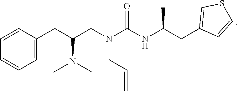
C1=C(CC(CN(C(NC(CC2=CSC=C2)C)=O)CC=C)N(C)C)C=CC=C1
